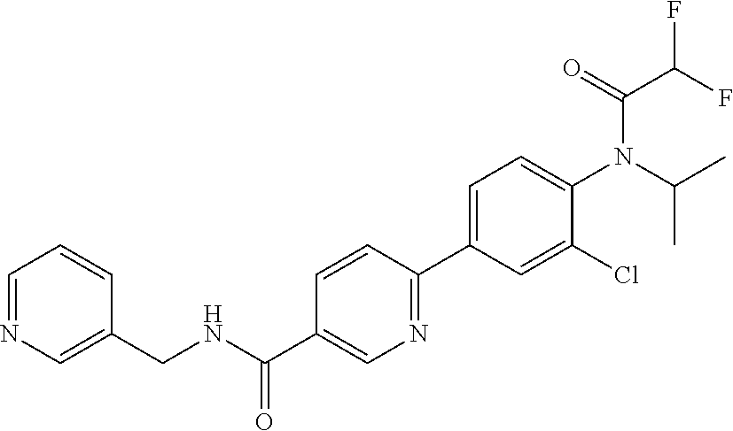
C(C1=CN=C(C2=CC=C(N(C(C)C)C(=O)C(F)F)C(Cl)=C2)C=C1)(=O)NCC1=CN=CC=C1
